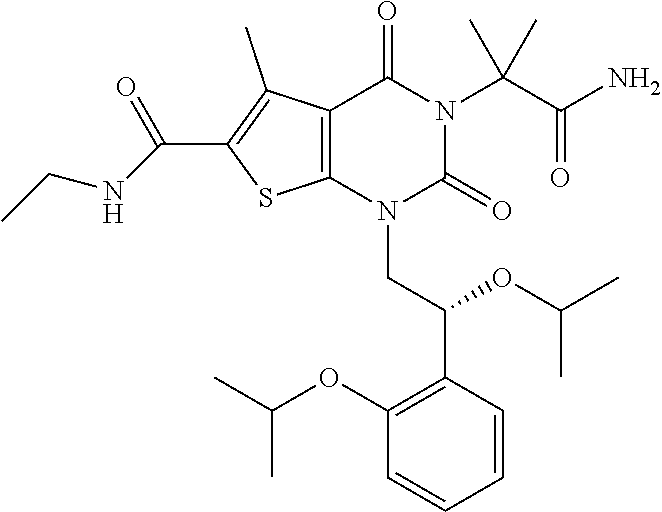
C12=C(N(CC(C3=C(OC(C)C)C=CC=C3)OC(C)C)C(=O)N(C(C(N)=O)(C)C)C1=O)SC(C(=O)NCC)=C2C
